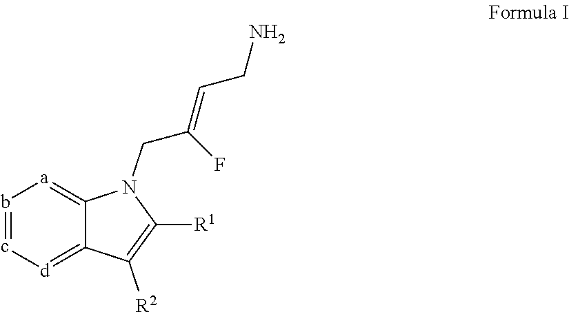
b1=c[d]=C2C(=[a]1)N(CC(=CCN)F)C([R1])=C2[R2]
